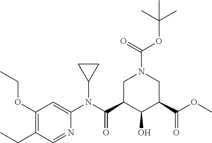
C1(OCC)=C(CC)C=NC(N(C(C2C(O)C(C(OC)=O)CN(C(OC(C)(C)C)=O)C2)=O)C2CC2)=C1
